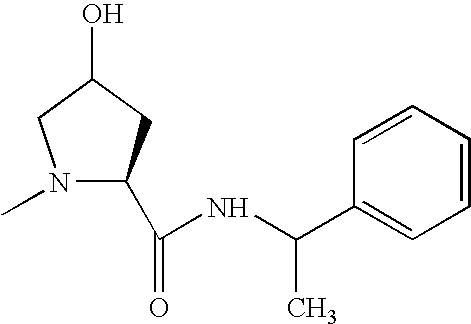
N1(C)C(C(=O)NC(C2=CC=CC=C2)C)CC(O)C1
